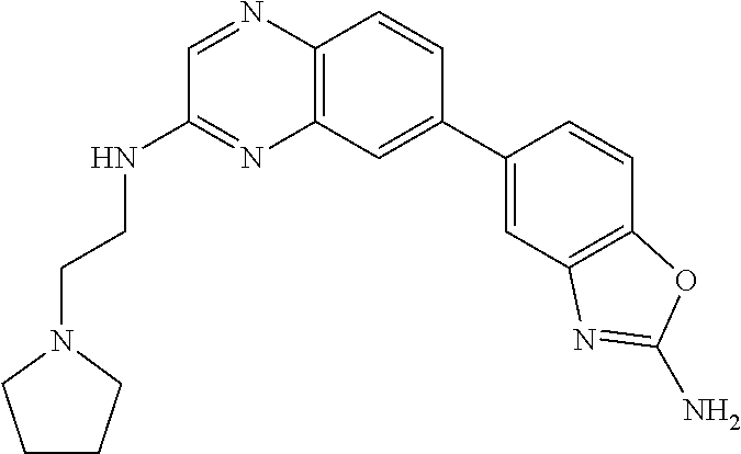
C12=C(C=C(C3=CC4=C(C=C3)OC(N)=N4)C=C1)N=C(NCCN1CCCC1)C=N2
